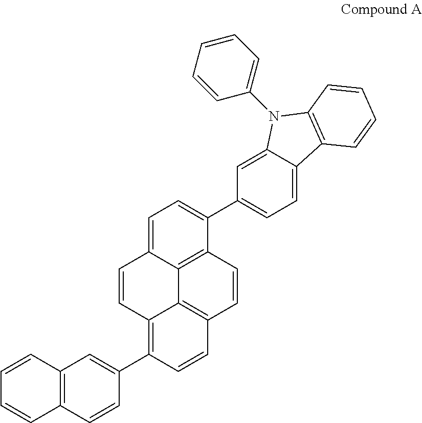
C12=C(C=CC(C3=C4C=CC5=CC=C(C6=CC=C7C(=C6)N(C6=CC=CC=C6)C6=C7C=CC=C6)C6=C5C4=C(C=C6)C=C3)=C1)C=CC=C2
